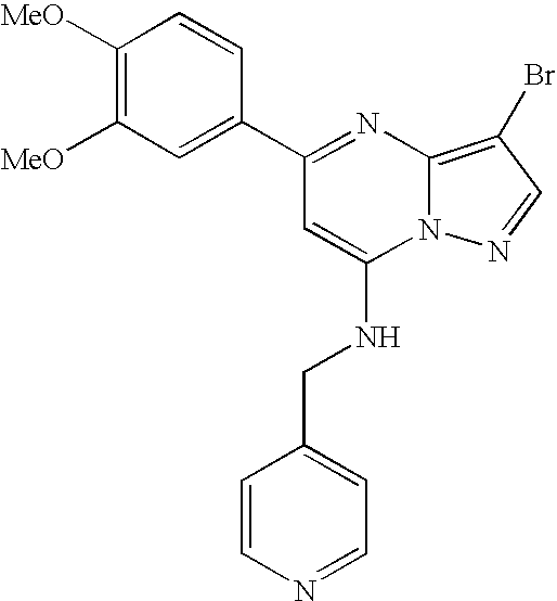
C1(C2=CC([MeO])=C([MeO])C=C2)=NC2=C(Br)C=NN2C(NCC2=CC=NC=C2)=C1
